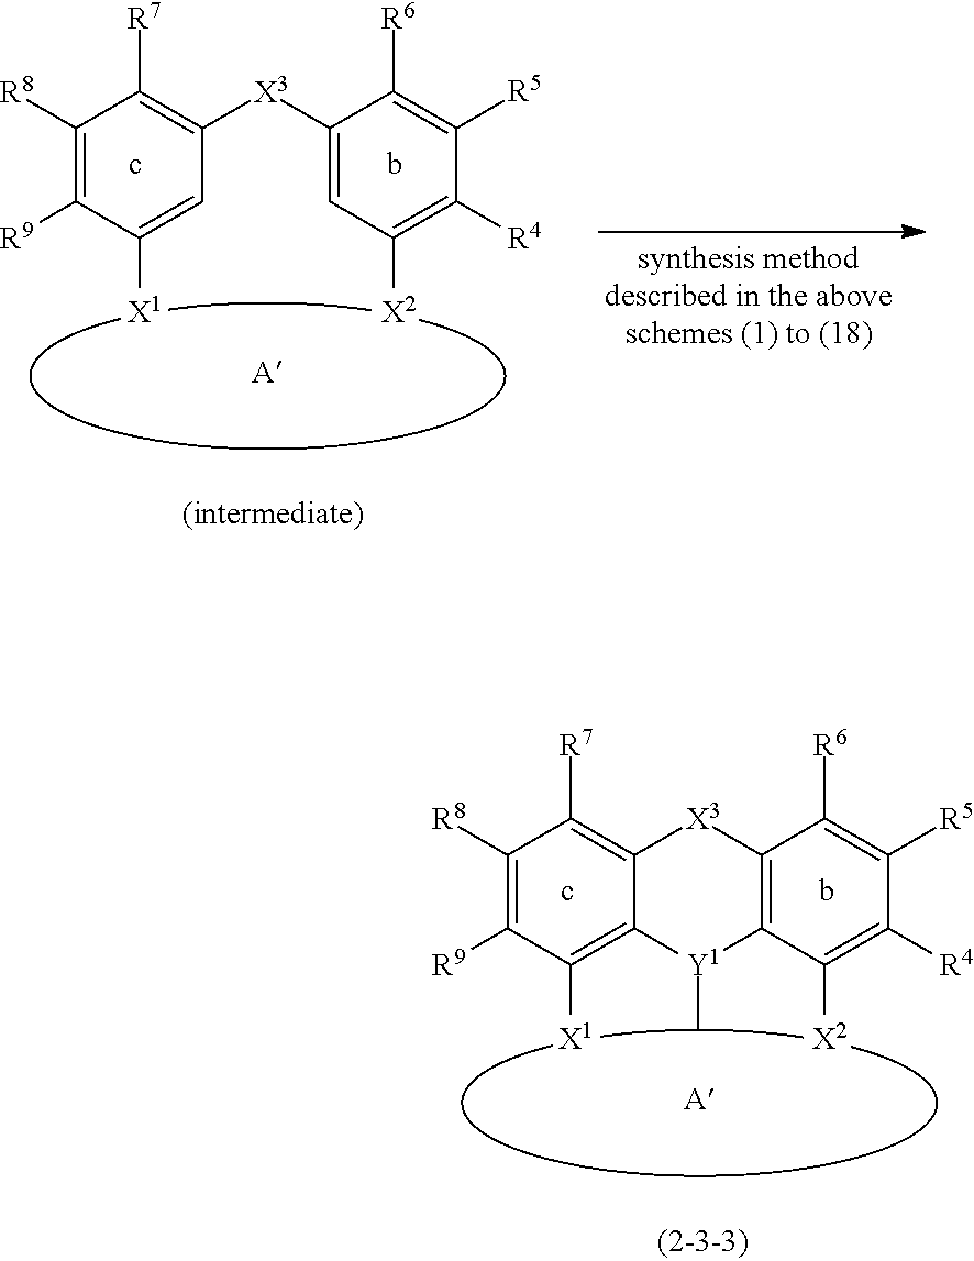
C1([R8])=C([R9])C([X1])=CC([X3]C2=CC([X2])=C([R4])C([R5])=C2[R6])=C1[R7].C1([R8])=C([R9])C([X1])=C2C(=C1[R7])[X3]C1=C(C([X2])=C([R4])C([R5])=C1[R6])[Y1]2C
